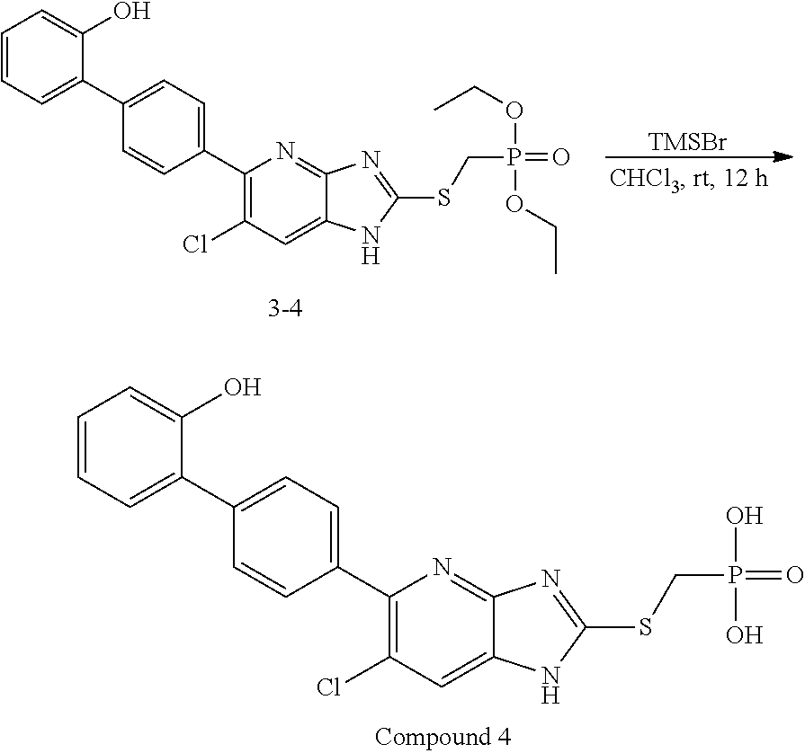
C1=C(O)C(C2=CC=C(C3=C(Cl)C=C4C(=N3)N=C(SCP(O)(O)=O)N4)C=C2)=CC=C1.[TMSBr].C1=C(O)C(C2=CC=C(C3=C(Cl)C=C4C(=N3)N=C(SCP(OCC)(OCC)=O)N4)C=C2)=CC=C1
